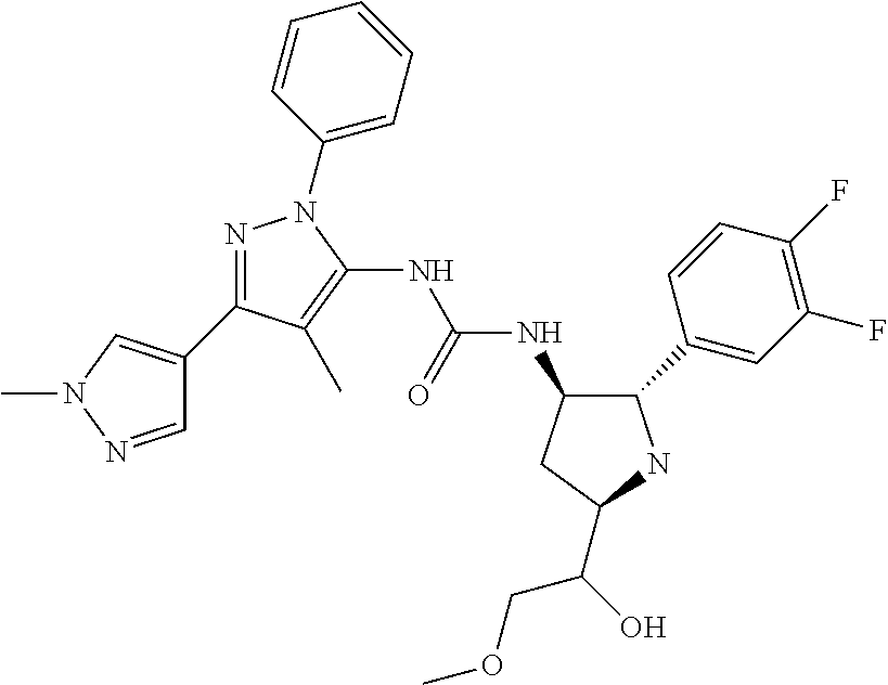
C1(C2=CC(F)=C(F)C=C2)NC(C(O)COC)CC1NC(NC1=C(C)C(C2=CN(C)N=C2)=NN1C1=CC=CC=C1)=O
